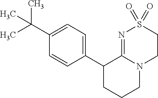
CC(C1=CC=C(C2CCCN3C2=NS(=O)(=O)CC3)C=C1)(C)C
